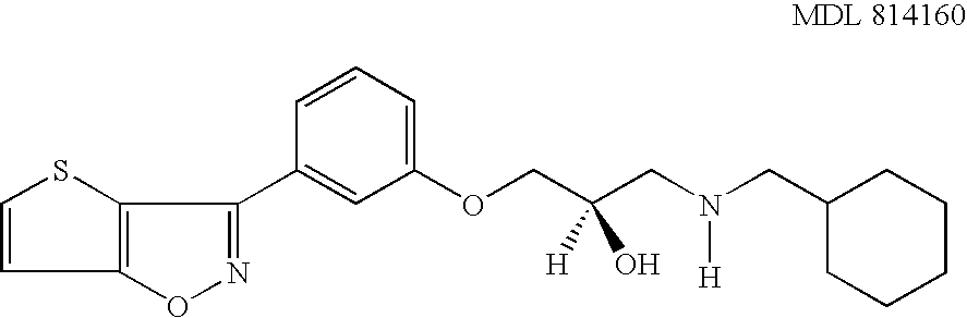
C1=CSC2=C1ON=C2C1=CC(OCC(CN(CC2CCCCC2)[H])([H])O)=CC=C1
